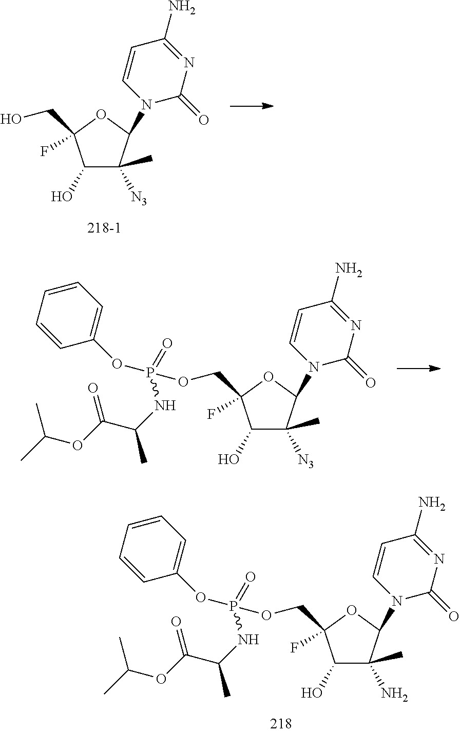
C1(O)C(N)(C)C(N2C(=O)N=C(N)C=C2)OC1(COP(OC1=CC=CC=C1)(=O)NC(C(OC(C)C)=O)C)F.C1(O)C([N3])(C)C(N2C(=O)N=C(N)C=C2)OC1(CO)F.C1(O)C([N3])(C)C(N2C(=O)N=C(N)C=C2)OC1(COP(OC1=CC=CC=C1)(=O)NC(C(OC(C)C)=O)C)F
